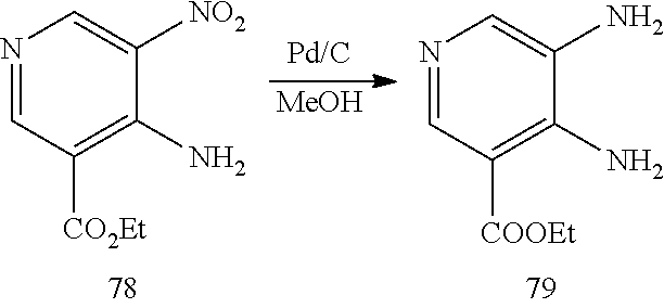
[MeOH].N1=CC([CO2Et])=C(N)C([NO2])=C1.N1=CC([COOEt])=C(N)C(N)=C1
